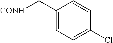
C1(C[CONH])=CC=C(Cl)C=C1
